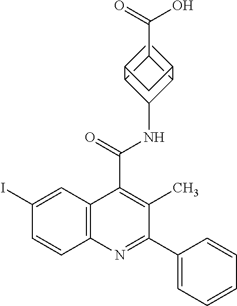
N(C(=O)C1=C(C)C(C2=CC=CC=C2)=NC2=C1C=C(I)C=C2)C1C2C(C(=O)O)C1C1CC2C1
